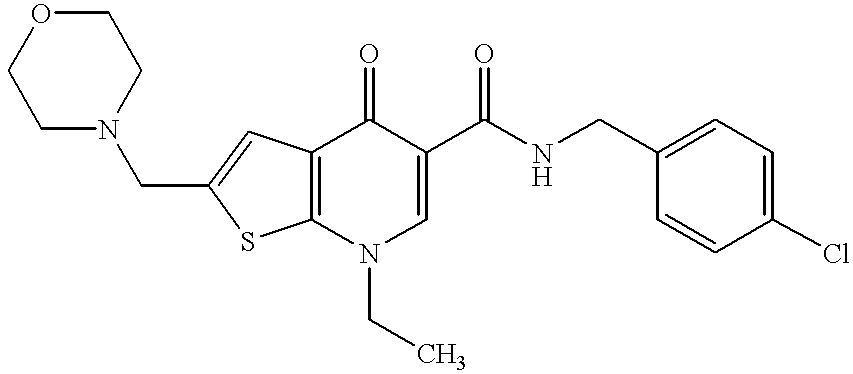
C12=C(N(CC)C=C(C(NCC3=CC=C(Cl)C=C3)=O)C1=O)SC(CN1CCOCC1)=C2
